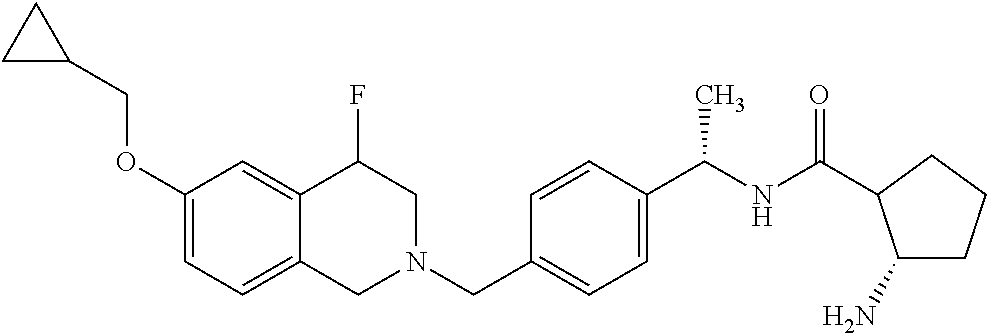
C1(OCC2CC2)=CC=C2C(=C1)C(F)CN(CC1=CC=C(C(NC(=O)C3C(N)CCC3)C)C=C1)C2
